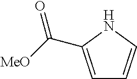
C1=C(C([MeO])=O)NC=C1
